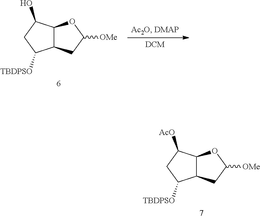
C12C(CC([OMe])O1)C([TBDPSO])CC2[AcO].C12C(CC([OMe])O1)C([TBDPSO])CC2O.[DCM]
